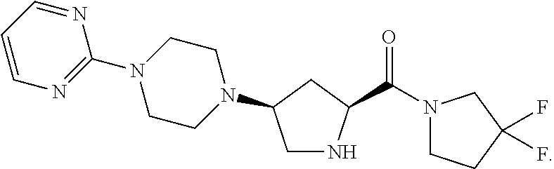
C1=CC=NC(N2CCN(C3CNC(C(N4CCC(F)(F)C4)=O)C3)CC2)=N1
